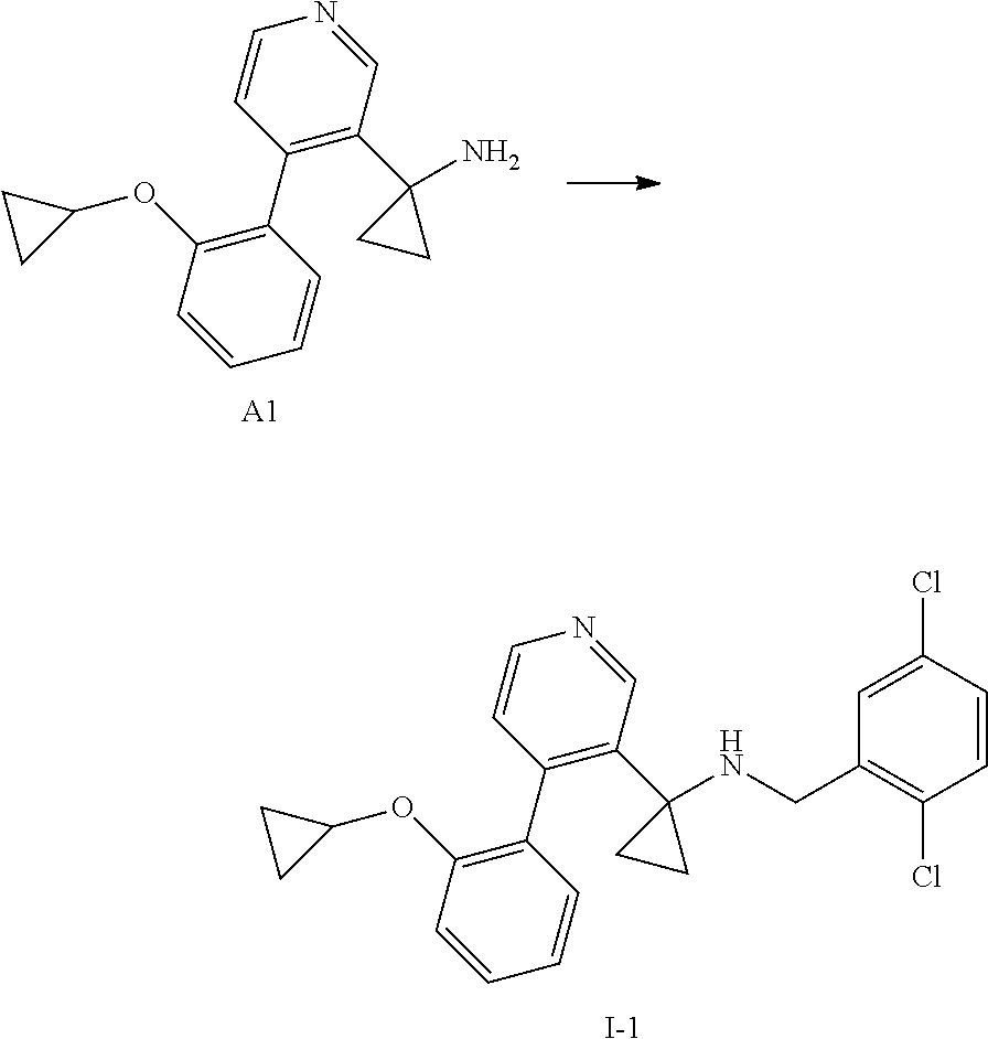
C1(C2=C(C3(NCC4=C(Cl)C=CC(Cl)=C4)CC3)C=NC=C2)=C(OC2CC2)C=CC=C1.[I-].C1(C2=C(C3(N)CC3)C=NC=C2)=C(OC2CC2)C=CC=C1.[A1]
